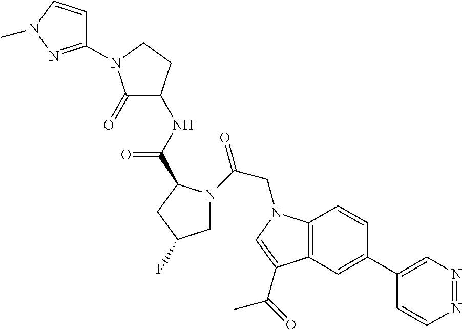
C1(C2=CC3=C(C=C2)N(CC(=O)N2CC(F)CC2C(NC2C(=O)N(C4=NN(C)C=C4)CC2)=O)C=C3C(=O)C)=CN=NC=C1
